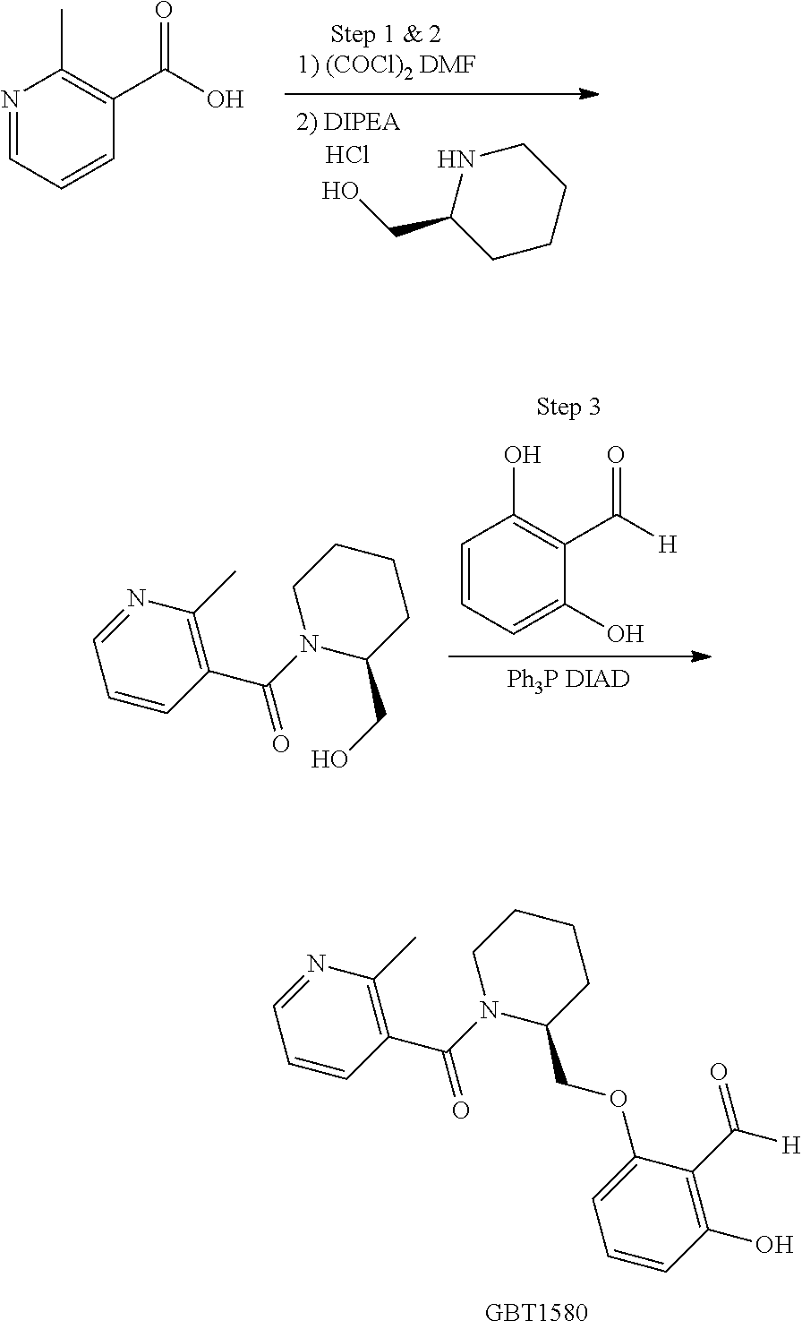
Cl.C1CCCNC1CO.N1=CC=CC(C(O)=O)=C1C.C1=CC=C(O)C(C([H])=O)=C1O.[Ph3P DIAD].N1(C(=O)C2=C(C)N=CC=C2)C(CO)CCCC1.N1(C(=O)C2=C(C)N=CC=C2)C(COC2=CC=CC(O)=C2C([H])=O)CCCC1
